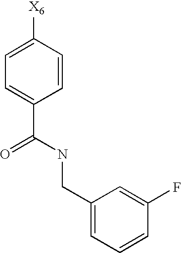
C1(CNC(C2=CC=C([X6])C=C2)=O)=CC=CC(F)=C1
